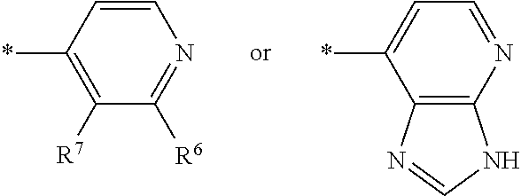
C1(*)=C([R7])C([R6])=NC=C1.C1(*)=CC=NC2=C1N=CN2
